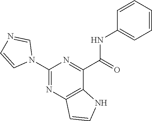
C1(NC(C2=NC(N3C=NC=C3)=NC3=C2NC=C3)=O)=CC=CC=C1
